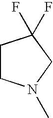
C1CN(C)CC1(F)F
